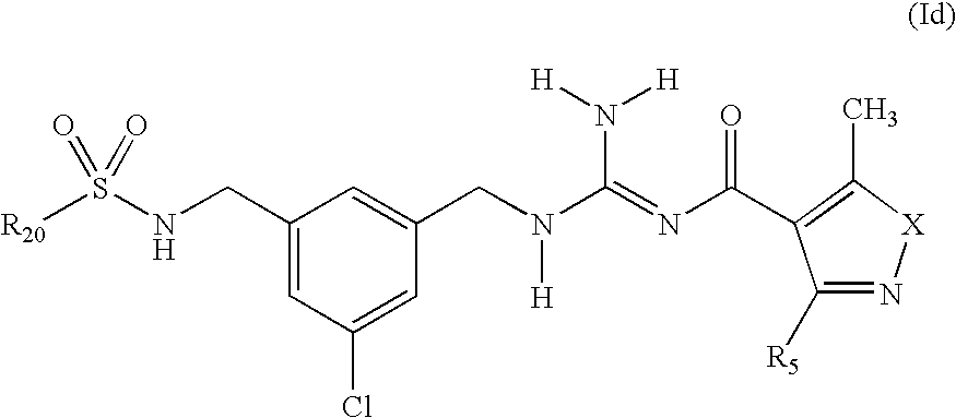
C1(CN([H])C(N([H])[H])=NC(=O)C2=C(C)[X]N=C2[R5])=CC(CNS([R20])(=O)=O)=CC(Cl)=C1
